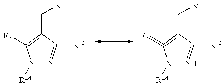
N1([R1A])N=C([R12])C(C[RA])=C1O.N1([R1A])N=C([R12])C(C[RA])=C1=O
